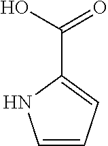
C1=CC=C(C(O)=O)N1
